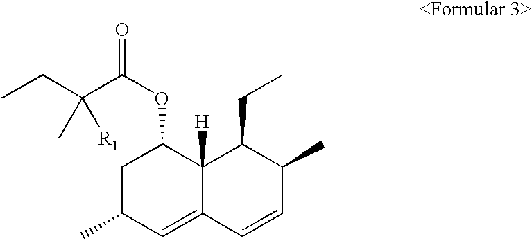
C1(C)C=C2C([H])(C(OC(C(CC)([R1])C)=O)C1)C(CC)C(C)C=C2
